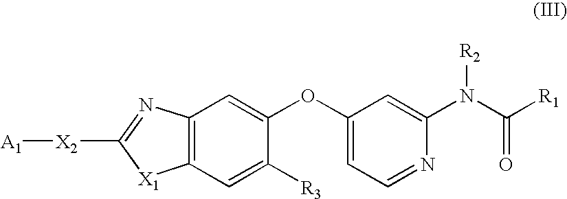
[X2](C1=NC2=C([X1]1)C=C([R3])C(OC1=CC=NC(N(C([R1])=O)[R2])=C1)=C2)[A1]
